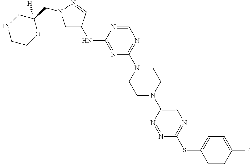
N(C1=NC(N2CCN(C3=CN=C(SC4=CC=C(F)C=C4)N=N3)CC2)=NC=N1)C1=CN(CC2([H])CNCCO2)N=C1
